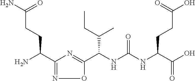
C(NC(NC(C(O)=O)CCC(O)=O)=O)(C1=NC(C(N)CCC(=O)N)=NO1)C(CC)C
